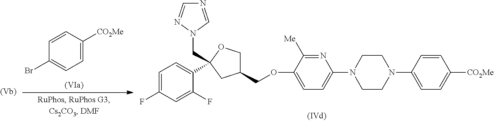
C1=CC([CO2Me])=CC=C1Br.N1=CN(CC2(C3=CC=C(F)C=C3F)CC(COC3=CC=C(N4CCN(C5=CC=C([CO2Me])C=C5)CC4)N=C3[Me])CO2)N=C1
